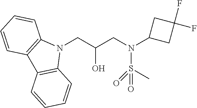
N1(CC(CN(S(=O)(=O)C)C2CC(F)(F)C2)O)C2=C(C3=C1C=CC=C3)C=CC=C2
